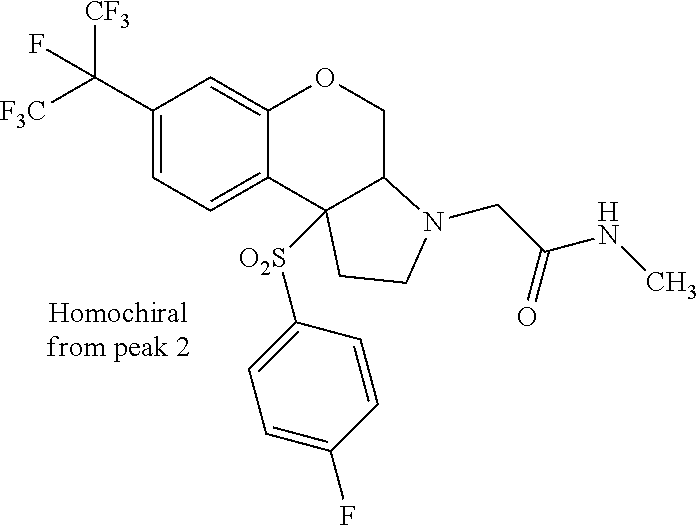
C1(C([F3C])([CF3])F)=CC=C2C(=C1)OCC1C2([O2S]C2=CC=C(F)C=C2)CCN1CC(NC)=O
